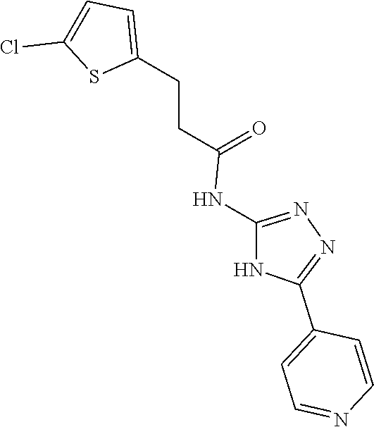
N1=C(NC(CCC2=CC=C(Cl)S2)=O)NC(C2=CC=NC=C2)=N1
